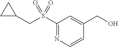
C1(S(CC2CC2)(=O)=O)=NC=CC(CO)=C1
